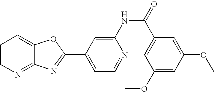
C12=NC=CC=C1OC(C1=CC=NC(NC(=O)C3=CC(OC)=CC(OC)=C3)=C1)=N2
